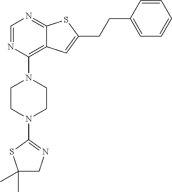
C1=NC(N2CCN(C3=NCC(C)(C)S3)CC2)=C2C(=N1)SC(CCC1=CC=CC=C1)=C2
